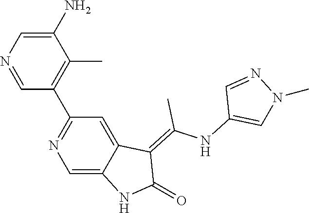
C1(N)=CN=CC(C2=NC=C3C(=C2)C(=C(NC2=CN(C)N=C2)C)C(=O)N3)=C1C
